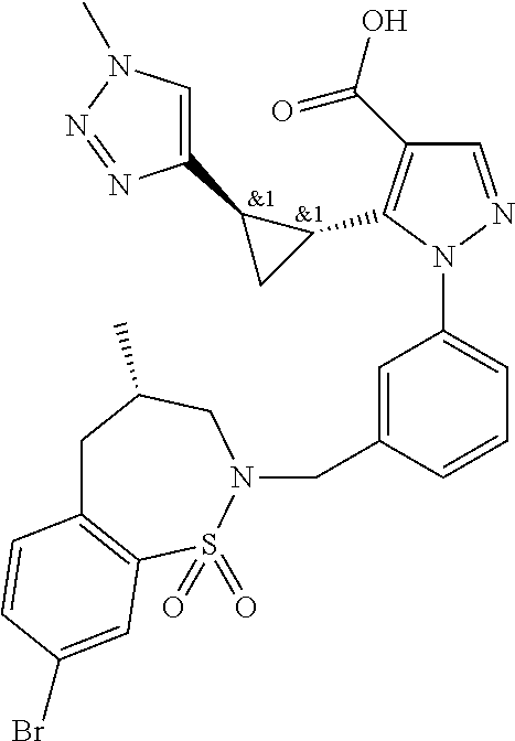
C1(C(O)=O)=C(C2C(C3=CN(C)N=N3)C2)N(C2=CC=CC(CN3CC(C)CC4=C(S3(=O)=O)C=C(Br)C=C4)=C2)N=C1.[&1].[&1]
